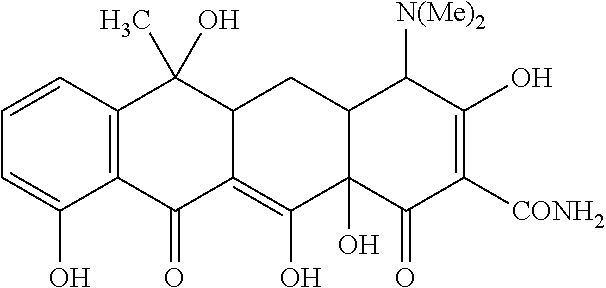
C1=C(O)C2=C(C=C1)C(O)(C)C1C(=C(O)C3(O)C(C1)C([N(Me)2])C(O)=C([CONH2])C3=O)C2=O
